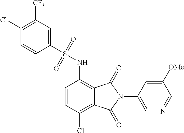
C1(Cl)=C([CF3])C=C(S(=O)(=O)NC2=C3C(=C(Cl)C=C2)C(=O)N(C2=CN=CC([OMe])=C2)C3=O)C=C1
